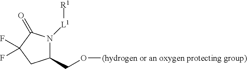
C1(CO[(hydrogen or an oxygen protecting group)])N([L1][R1])C(=O)C(F)(F)C1
